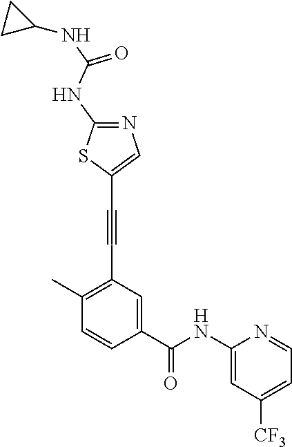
C1(C)=C(C#CC2=CN=C(NC(NC3CC3)=O)S2)C=C(C(NC2=CC([CF3])=CC=N2)=O)C=C1
